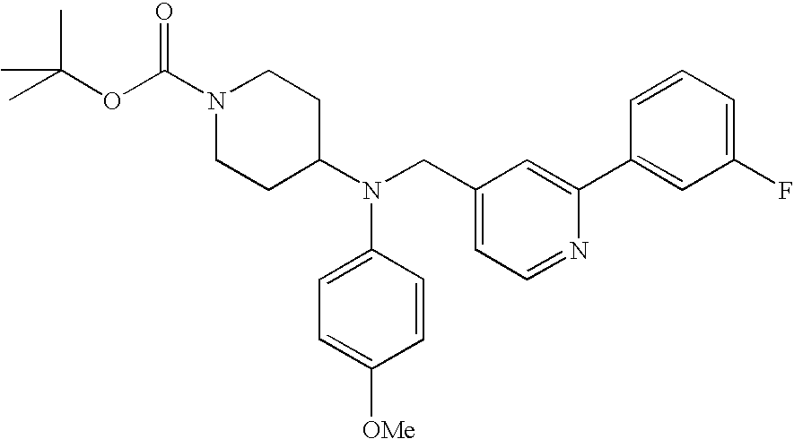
O(C(C)(C)C)C(N1CCC(N(CC2=CC=NC(C3=CC(F)=CC=C3)=C2)C2=CC=C([OMe])C=C2)CC1)=O
